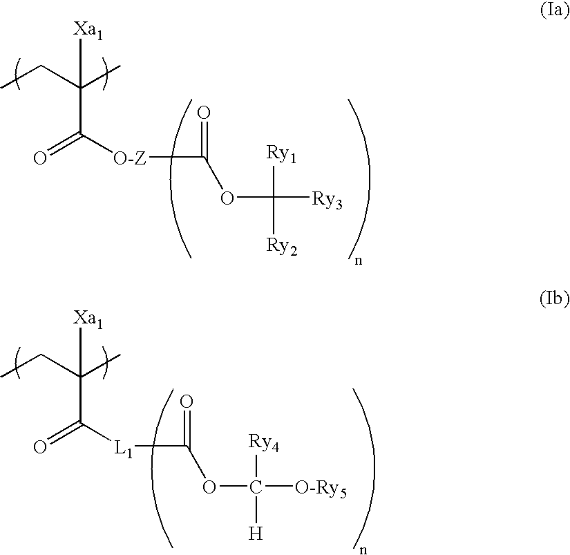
O=C([O-Z]C(OC([Ry3])([Ry1])[Ry2])=O)C([Xa1])(C)CC.O=C(C([Xa1])(C)CC)[L1]C(OC([O-Ry5])([Ry4])[H])=O
